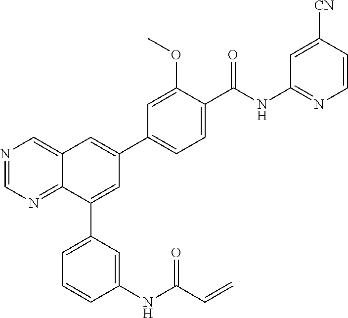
N1=CN=C2C(=C1)C=C(C1=CC=C(C(=O)NC3=NC=CC([CN])=C3)C(OC)=C1)C=C2C1=CC=CC(NC(=O)C=C)=C1
